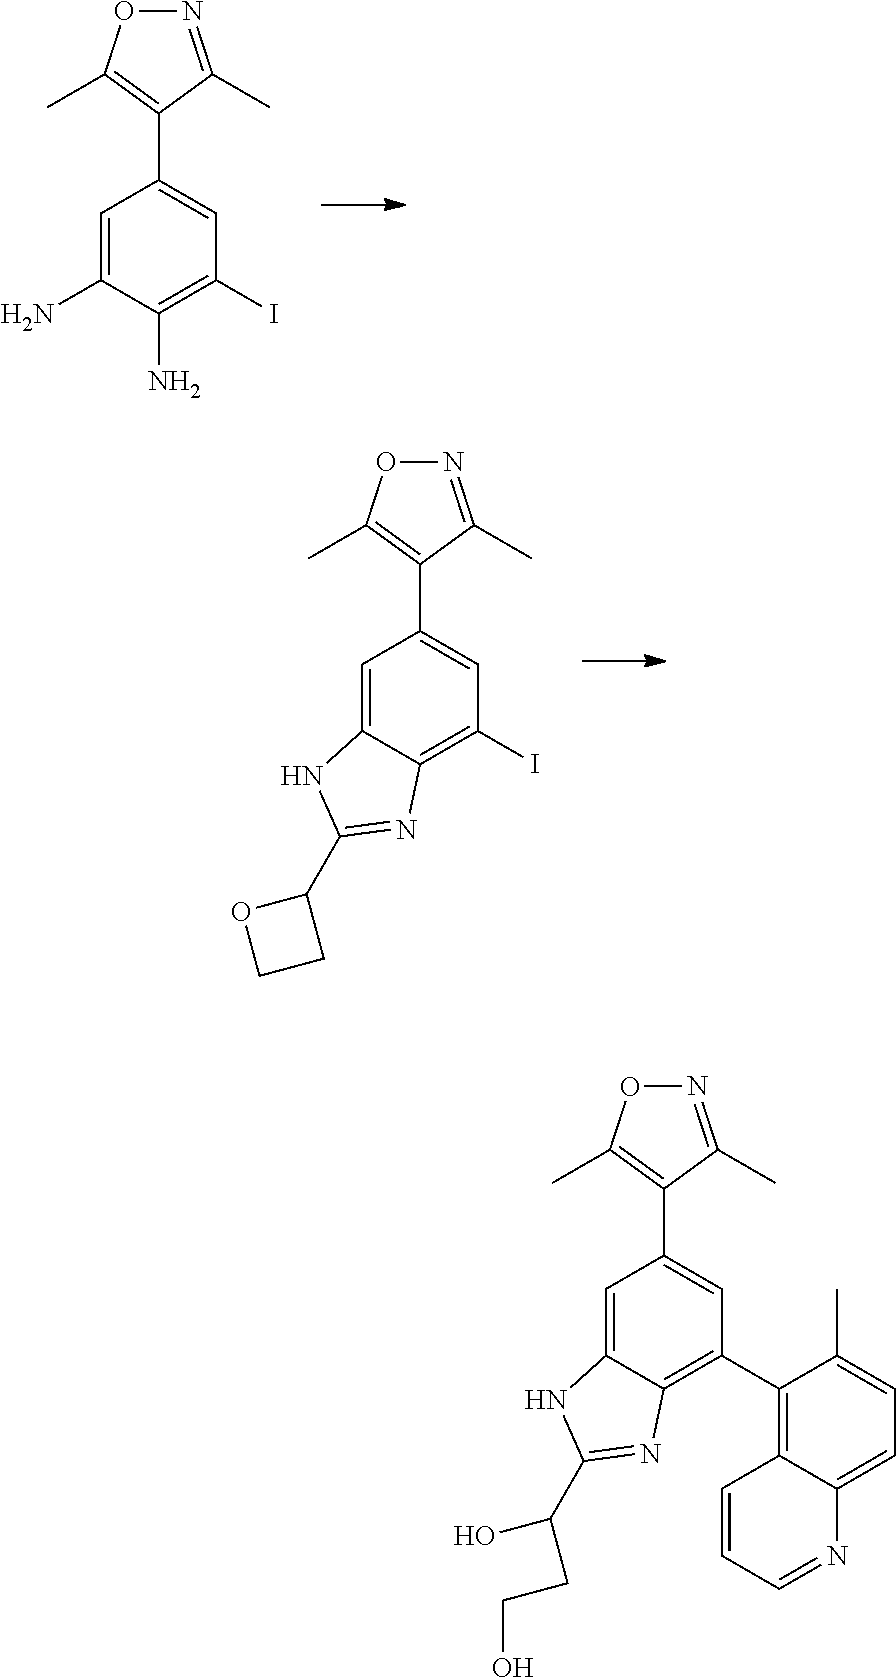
C1=C(N)C(N)=C(I)C=C1C1=C(C)ON=C1C.C1=C2C(=C(I)C=C1C1=C(C)ON=C1C)N=C(C1OCC1)N2.C1=C2C(=C(C3=C4C(=CC=C3C)N=CC=C4)C=C1C1=C(C)ON=C1C)N=C(C(O)CCO)N2
